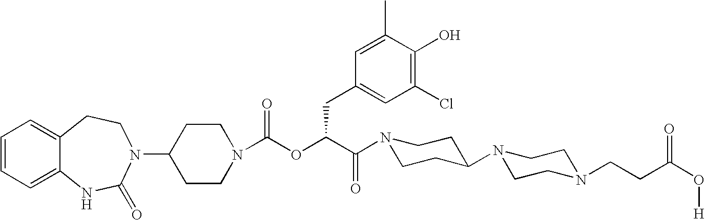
C1(N2C(=O)NC3=CC=CC=C3CC2)CCN(C(OC(C(=O)N2CCC(N3CCN(CCC(O[H])=O)CC3)CC2)CC2=CC(Cl)=C(O)C(C)=C2)=O)CC1
